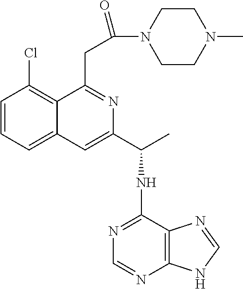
C1=CC=C2C(=C1Cl)C(CC(=O)N1CCN(C)CC1)=NC(C(C)NC1=NC=NC3=C1N=CN3)=C2
